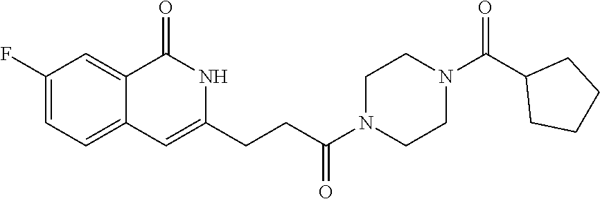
C1(F)=CC=C2C(=C1)C(=O)NC(CCC(N1CCN(C(C3CCCC3)=O)CC1)=O)=C2
